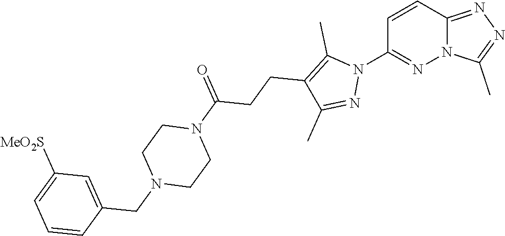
C1=CC2=NN=C(C)N2N=C1N1C(C)=C(CCC(N2CCN(CC3=CC([MeO2S])=CC=C3)CC2)=O)C(C)=N1
